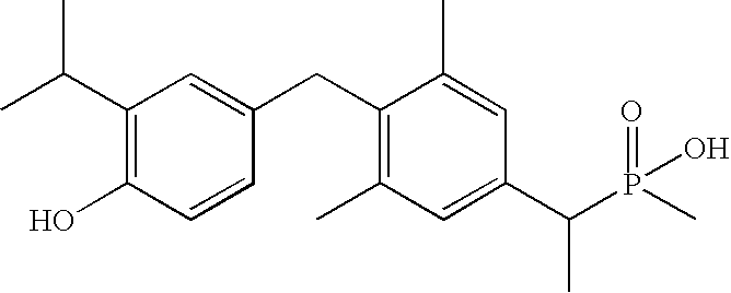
C1(C(C)C)=C(O)C=CC(CC2=C(C)C=C(C(P(C)(=O)O)C)C=C2C)=C1
